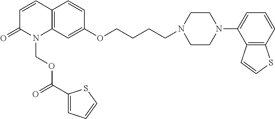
C12=C(C=C(OCCCCN3CCN(C4=CC=CC5=C4C=CS5)CC3)C=C1)N(COC(=O)C1=CC=CS1)C(=O)C=C2
